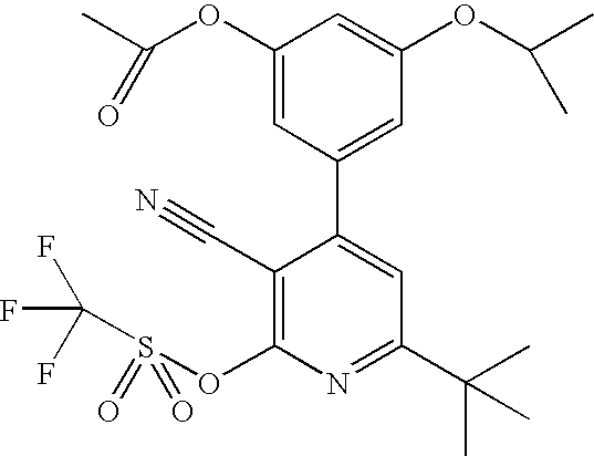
C1(OC(C)=O)=CC(C2=CC(C(C)(C)C)=NC(OS(C(F)(F)F)(=O)=O)=C2C#N)=CC(OC(C)C)=C1
